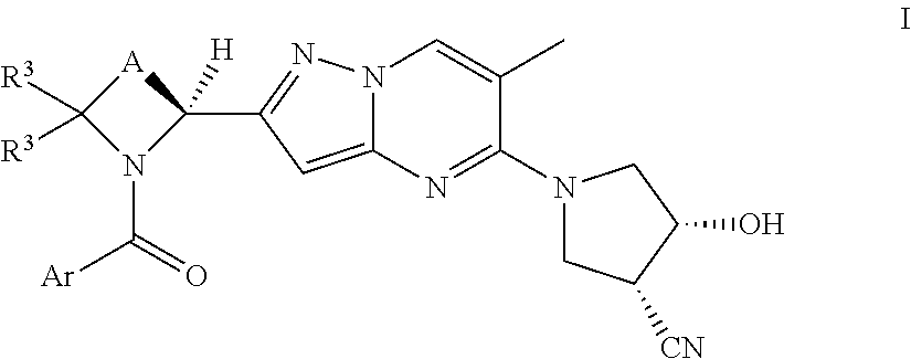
N12C(=CC(C3([H])[A]C([R3])([R3])N3C(=O)[Ar])=N1)N=C(N1CC([CN])C(O)C1)C(C)=C2
